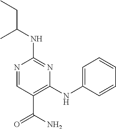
C1(NC(CC)C)=NC(NC2=CC=CC=C2)=C(C(=O)N)C=N1
